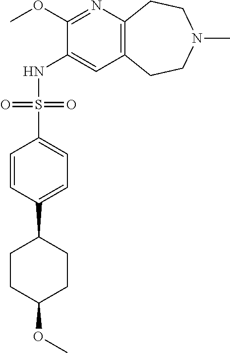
C1(OC)=NC2=C(C=C1NS(C1=CC=C(C3CCC(OC)CC3)C=C1)(=O)=O)CCN(C)CC2
